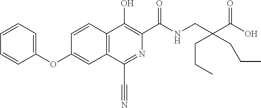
C1=CC2=C(C=C1OC1=CC=CC=C1)C(C#N)=NC(C(NCC(C(O)=O)(CCC)CCC)=O)=C2O
